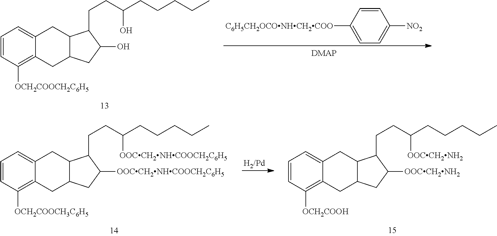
C1=CC([OCH2COOCH2C6H5])=C2C(=C1)CC1C(C2)CC(O)C1CCC(CCCCC)O.C1=CC([C6H5CH2OCONHCH2COO])=CC=C1[NO2].C1=CC([OCH2COOCH3C6H5])=C2C(=C1)CC1C(C2)CC([OOCCH2NHCOOCH2C6H5])C1CCC(CCCCC)[OOCCH2NHCOOCH2C6H5].C1=CC([OCH2COOH])=C2C(=C1)CC1C(C2)CC([OOCCH2NH2])C1CCC(CCCCC)[OOCCH2NH2]
